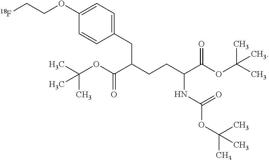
C(CC(C(OC(C)(C)C)=O)NC(OC(C)(C)C)=O)C(C(OC(C)(C)C)=O)CC1=CC=C(OCC[18F])C=C1
